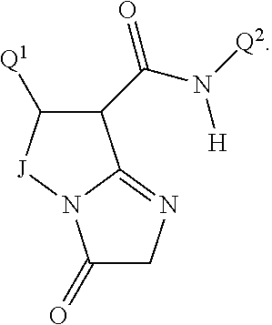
C1(C(N([Q2])[H])=O)C([Q1])[J]N2C1=NCC2=O
